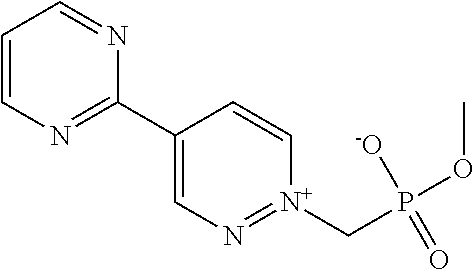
C1=CN=C(C2=CN=[N+](CP(OC)(=O)[-O])C=C2)N=C1
